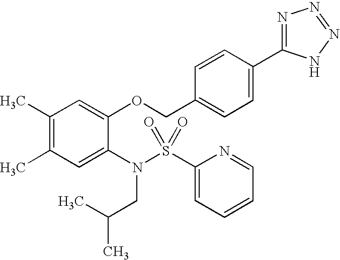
C1(C)=C(C)C=C(N(S(C2=CC=CC=N2)(=O)=O)CC(C)C)C(OCC2=CC=C(C3=NN=NN3)C=C2)=C1
